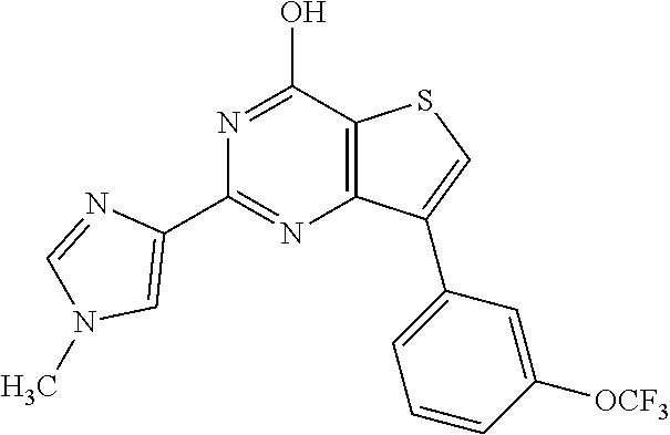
N1=C(O)C2=C(N=C1C1=CN(C)C=N1)C(C1=CC=CC([OCF3])=C1)=CS2
